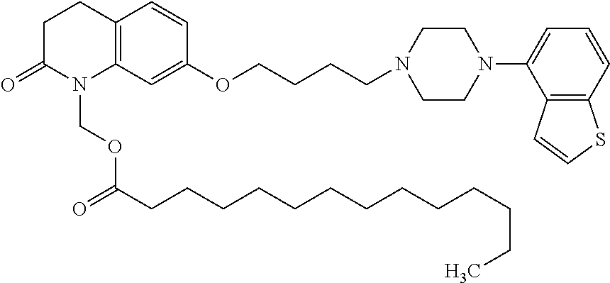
C1C(=O)N(COC(=O)CCCCCCCCCCCCC)C2=C(C1)C=CC(OCCCCN1CCN(C3=CC=CC4=C3C=CS4)CC1)=C2
